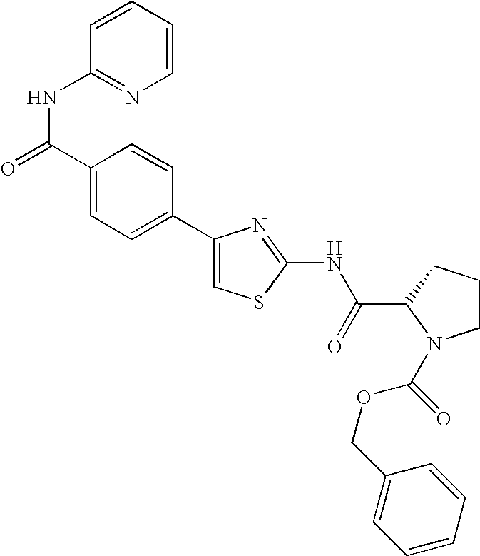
C1(C2=CC=C(C(=O)NC3=NC=CC=C3)C=C2)=CSC(NC(C2N(C(OCC3=CC=CC=C3)=O)CCC2)=O)=N1
